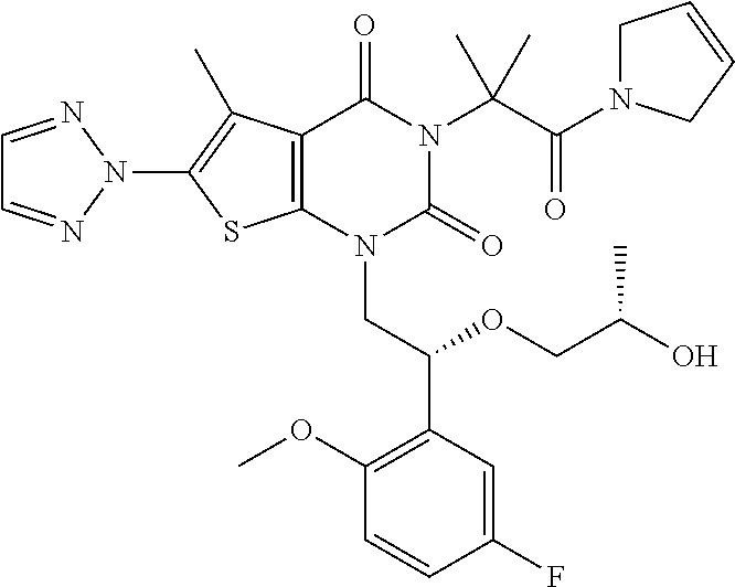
C12=C(N(CC(C3=C(OC)C=CC(F)=C3)OCC(O)C)C(=O)N(C(C(=O)N3CC=CC3)(C)C)C1=O)SC(N1N=CC=N1)=C2C
